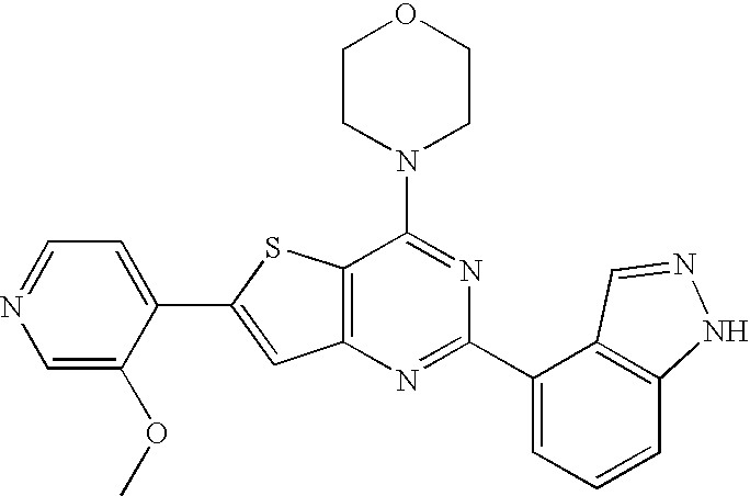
C1CN(C2=NC(C3=CC=CC4=C3C=NN4)=NC3=C2SC(C2=CC=NC=C2OC)=C3)CCO1
